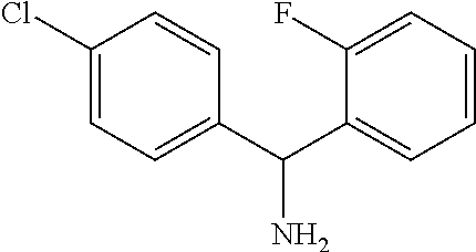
C1(C(C2=CC=CC=C2F)N)=CC=C(Cl)C=C1
